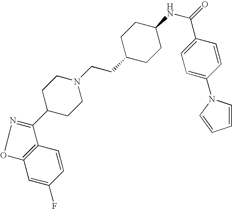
C12=C(C=CC(F)=C1)C(C1CCN(CCC3CCC(NC(=O)C4=CC=C(N5C=CC=C5)C=C4)CC3)CC1)=NO2
